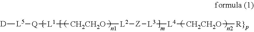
[D][L5][Q][L1][CH2CH2O][L2][Z][L3][L4][CH2CH2O][R}p]
